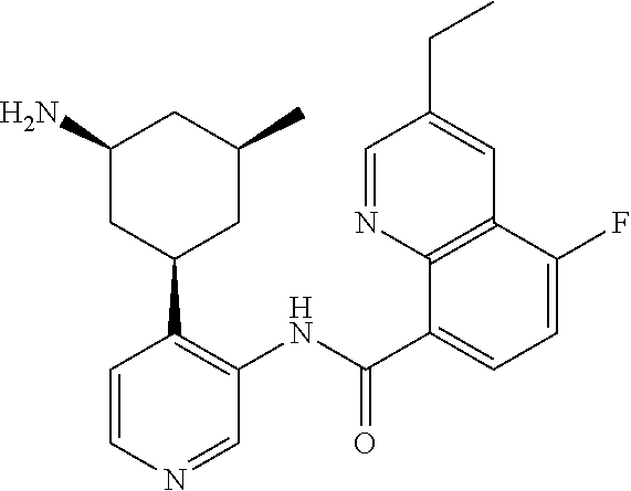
C1=CN=CC(NC(=O)C2=CC=C(F)C3=C2N=CC(CC)=C3)=C1C1CC(C)CC(N)C1
